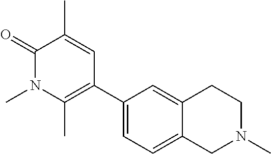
C12=CC=C(C3=C(C)N(C)C(=O)C(C)=C3)C=C1CCN(C)C2
